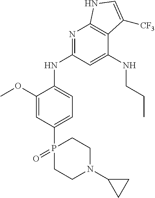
C1=C(OC)C(NC2=NC3=C(C(NCCC)=C2)C([CF3])=CN3)=CC=C1P1(=O)CCN(C2CC2)CC1
